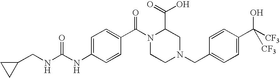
N(C1=CC=C(C(N2CCN(CC3=CC=C(C([CF3])(O)[CF3])C=C3)CC2C(O)=O)=O)C=C1)C(=O)NCC1CC1
